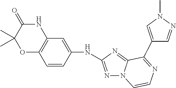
C1=CC(NC2=NN3C(=N2)C(C2=CN(C)N=C2)=NC=C3)=CC2=C1OC(C)(C)C(=O)N2
